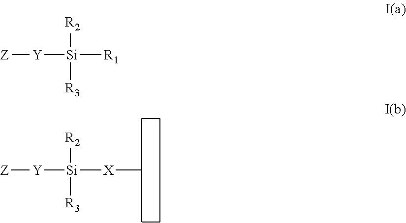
[Z][Y][Si]([R2])([R3])[X]C.[Z][Y][Si]([R2])([R3])[R1]
